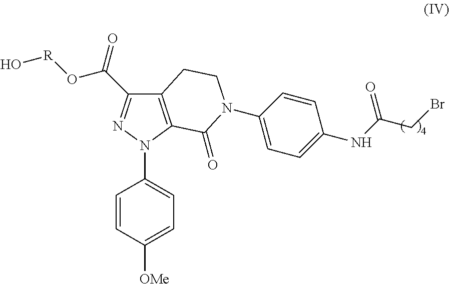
C12=C(N(C3=CC=C([OMe])C=C3)N=C1C(=O)O[R]O)C(=O)N(C1=CC=C(NC(CBr)=O)C=C1)CC2
